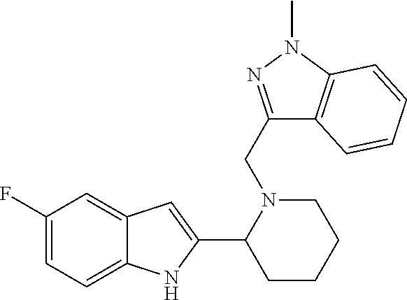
C1(F)=CC=C2C(=C1)C=C(C1CCCCN1CC1=NN(C)C3=C1C=CC=C3)N2
